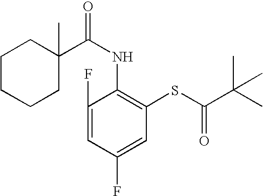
C1CCCC(C)(C(NC2=C(SC(=O)C(C)(C)C)C=C(F)C=C2F)=O)C1
